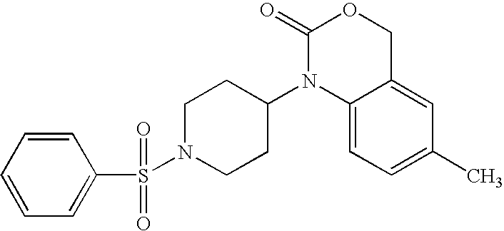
C1(=O)N(C2CCN(S(=O)(=O)C3=CC=CC=C3)CC2)C2=CC=C(C)C=C2CO1
